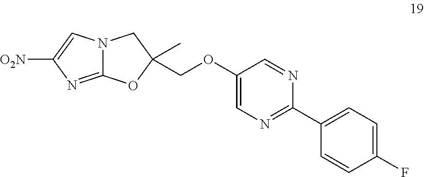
[O2N]C1=CN2C(=N1)OC(C)(COC1=CN=C(C3=CC=C(F)C=C3)N=C1)C2
